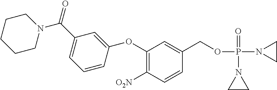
C1(OC2=CC(C(=O)N3CCCCC3)=CC=C2)=C([O2N])C=CC(COP(N2CC2)(=O)N2CC2)=C1
